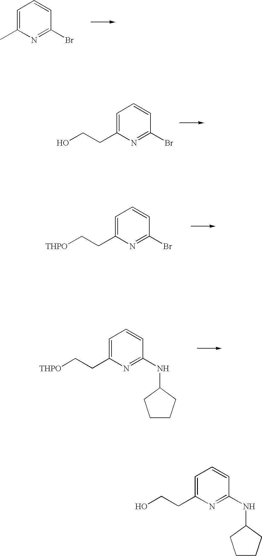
C1=CC=C(CCO)N=C1NC1CCCC1.C1=CC=C(C)N=C1Br.C1=CC=C(CCO)N=C1Br.C1=CC=C(CC[THPO])N=C1Br.C1=CC=C(CC[THPO])N=C1NC1CCCC1
